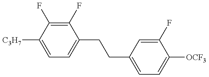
C1=C([C3H7])C(F)=C(F)C(CCC2=CC=C([OCF3])C(F)=C2)=C1
